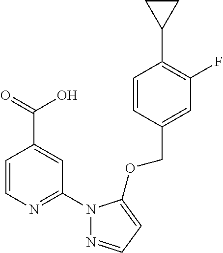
C1=CC(COC2=CC=NN2C2=NC=CC(C(=O)O)=C2)=CC(F)=C1C1CC1
